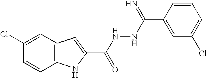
C12=C(C=C(Cl)C=C1)C=C(C(NNC(=N)C1=CC(Cl)=CC=C1)=O)N2
